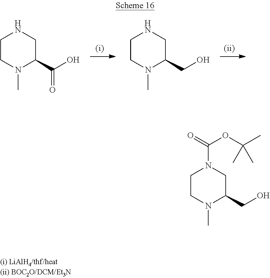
C1CN(C)C(C(O)=O)CN1.C1CN(C)C(CO)CN1.C1CN(C)C(CO)CN1C(OC(C)(C)C)=O
